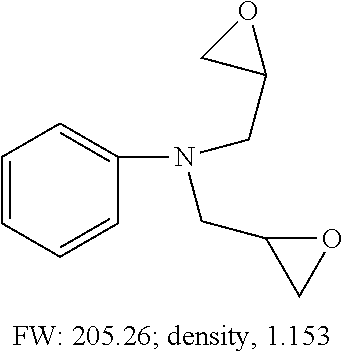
C1=CC=CC(N(CC2OC2)CC2CO2)=C1
